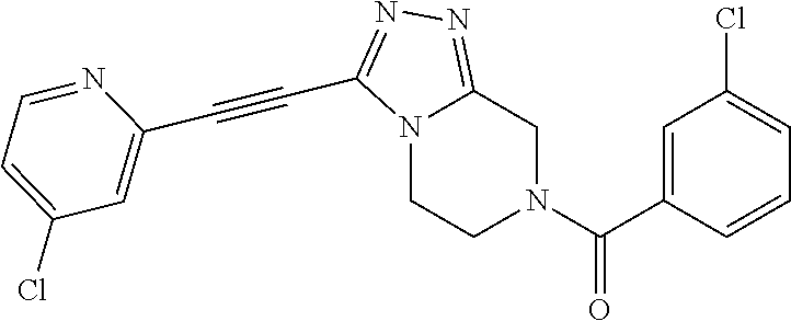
N12CCN(C(C3=CC(Cl)=CC=C3)=O)CC1=NN=C2C#CC1=CC(Cl)=CC=N1
